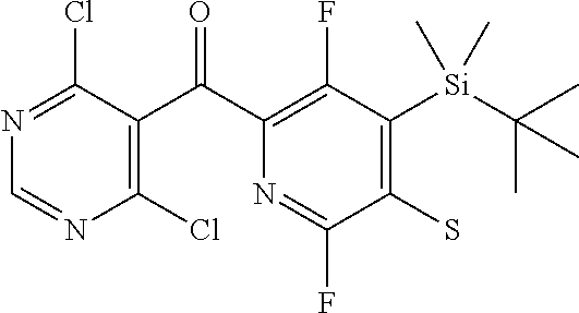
N1=C(Cl)C(C(C2=C(F)C([Si](C(C)(C)C)(C)C)=C(S)C(F)=N2)=O)=C(Cl)N=C1
